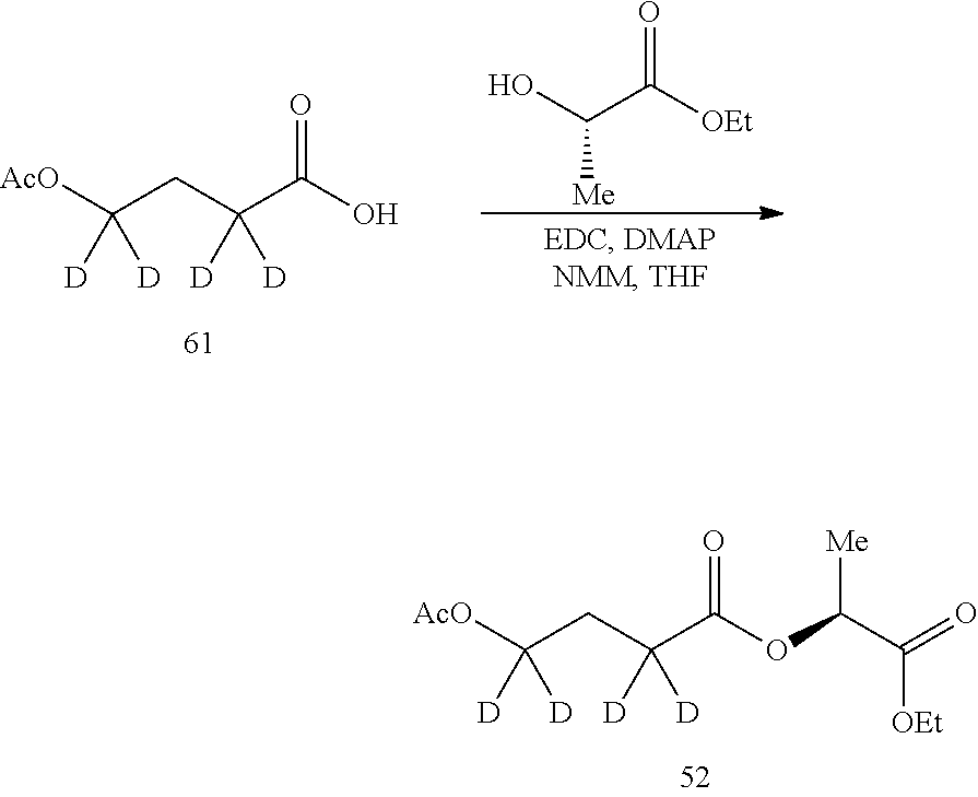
[AcO]C(CC(C(O)=O)([D])[D])([D])[D].OC(C([OEt])=O)[Me].[AcO]C(CC(C(OC(C(=O)[OEt])[Me])=O)([D])[D])([D])[D]
